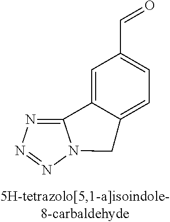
C1=C2C(=CC=C1C=O)CN1C2=NN=N1
